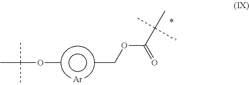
[Ar].O(C)C(C)(C)C.CCOC(=O)C(C)(C)C
